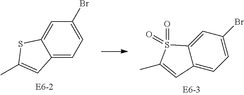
C12=CC=C(Br)C=C1SC(C)=C2.C12=CC(Br)=CC=C1C=C(C)S2(=O)=O
